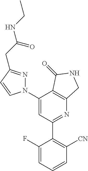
C1(N2N=C(CC(NCC)=O)C=C2)=CC(C2=C([CN])C=CC=C2F)=NC2=C1C(=O)NC2
